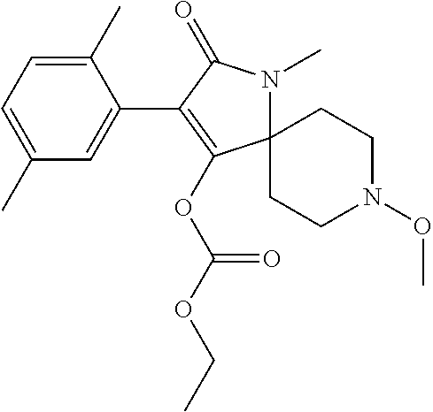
C12(N(C)C(=O)C(C3=CC(C)=CC=C3C)=C1OC(OCC)=O)CCN(OC)CC2
